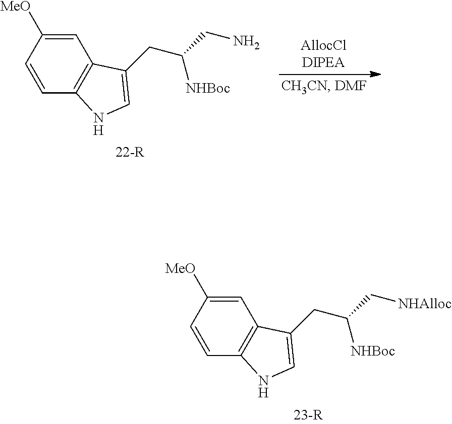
C1=C([MeO])C=CC2=C1C(CC(C[NHAlloc])[NHBoc])=CN2.C1=C([MeO])C=CC2=C1C(CC(CN)[NHBoc])=CN2
